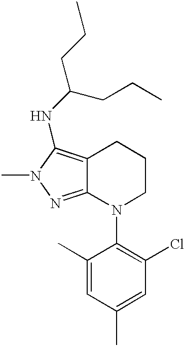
C12=C(NC(CCC)CCC)N(C)N=C1N(C1=C(Cl)C=C(C)C=C1C)CCC2
